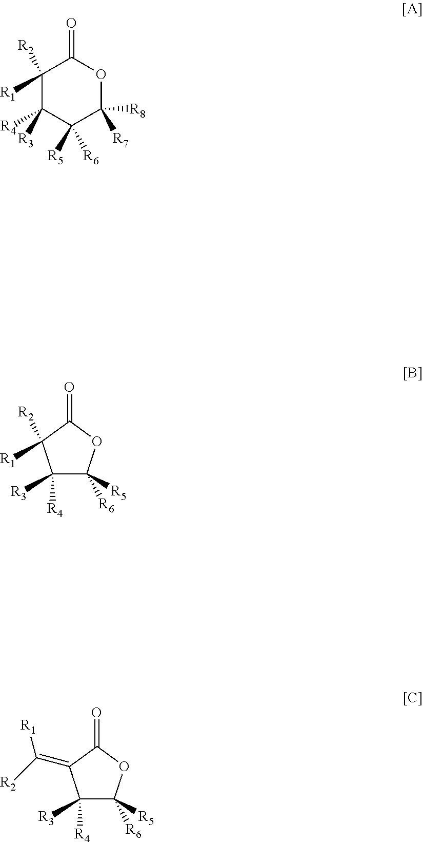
C1([R1])([R2])C([R3])([R4])C([R5])([R6])C([R7])([R8])OC1=O.C1([R4])([R3])C([R6])([R5])OC(=O)C1([R2])[R1].C1([R4])([R3])C([R6])([R5])OC(=O)C1=C([R2])[R1]
